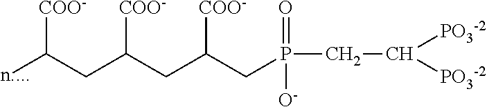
[n...]C(CC(CC(CP(=O)([O-])CC([PO3-2])[PO3-2])[COO-])[COO-])[COO-]
